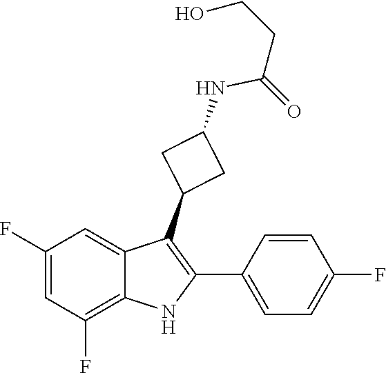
N(C(=O)CCO)C1CC(C2=C(C3=CC=C(F)C=C3)NC3=C(F)C=C(F)C=C23)C1
